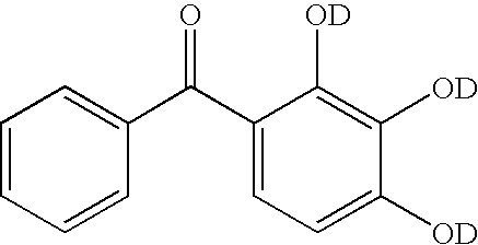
C1=CC=CC(C(C2=CC=C([OD])C([OD])=C2[OD])=O)=C1
